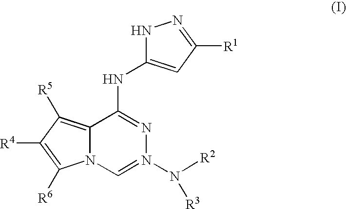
C12=C([R5])C([R4])=C([R6])N1C=N(N([R2])[R3])N=C2NC1=CC([R1])=NN1
